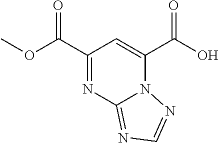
C1(C(OC)=O)=NC2=NC=NN2C(C(O)=O)=C1
